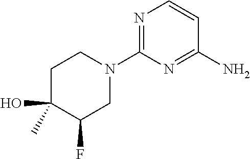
C1CC(O)(C)C(F)CN1C1=NC=CC(N)=N1
